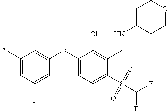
C1(OC2=CC=C(S(C(F)F)(=O)=O)C(CNC3CCOCC3)=C2Cl)=CC(Cl)=CC(F)=C1
